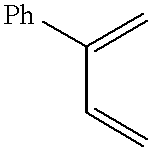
C(C=C)([Ph])=C
